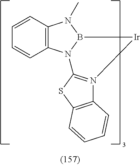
C12=C(N3B(N1C)[Ir]N1=C3SC3=C1C=CC=C3)C=CC=C2
